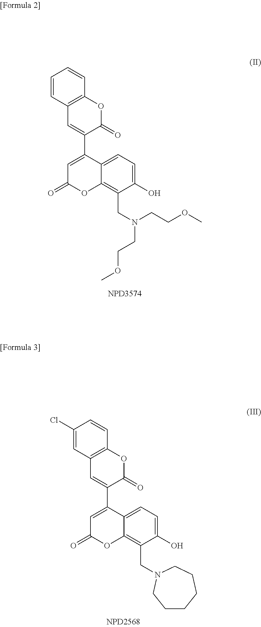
C1=CC2=C(C=C1)OC(=O)C(C1=CC(=O)OC3=C(CN(CCOC)CCOC)C(O)=CC=C13)=C2.C1(Cl)=CC2=C(C=C1)OC(=O)C(C1=CC(=O)OC3=C(CN4CCCCCC4)C(O)=CC=C13)=C2
